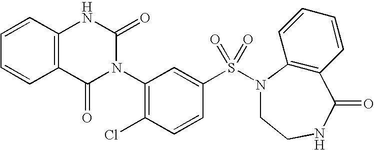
C1=CC2=C(C=C1)C(=O)N(C1=C(Cl)C=CC(S(=O)(=O)N3C4=C(C=CC=C4)C(=O)NCC3)=C1)C(=O)N2
